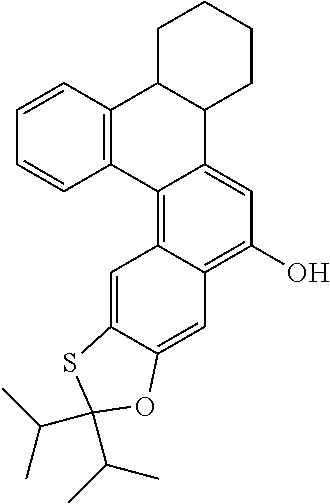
C1=CC2=C(C=C1)C1=C3C(=C(O)C=C1C1C2CCCC1)C=C1C(=C3)SC(C(C)C)(C(C)C)O1
